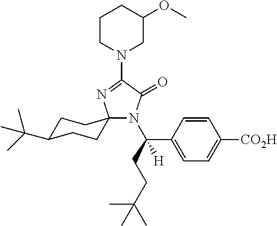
N1(C2=NC3(N(C(CCC(C)(C)C)(C4=CC=C([CO2H])C=C4)[H])C2=O)CCC(C(C)(C)C)CC3)CC(OC)CCC1
